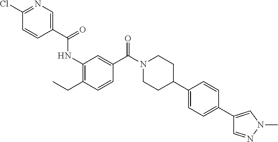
C1(C(=O)NC2=C(CC)C=CC(C(N3CCC(C4=CC=C(C5=CN(C)N=C5)C=C4)CC3)=O)=C2)=CN=C(Cl)C=C1
